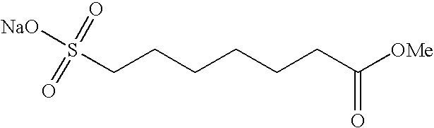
[NaO]S(CCCCCCC([OMe])=O)(=O)=O
